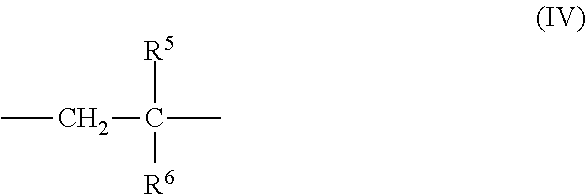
CCC(C)([R5])[R6]
